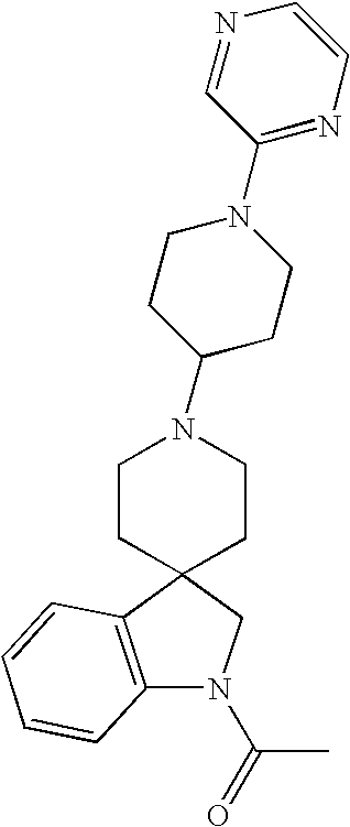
C12=C(C3(CN1C(=O)C)CCN(C1CCN(C4=NC=CN=C4)CC1)CC3)C=CC=C2
